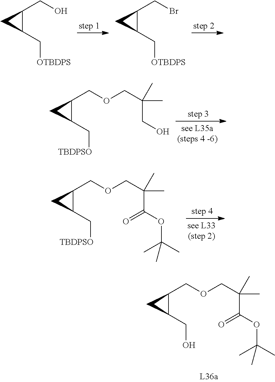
C1(C[OTBDPS])C(CO)C1.C1(C[OTBDPS])C(CBr)C1.C1(C[TBDPSO])C(COCC(CO)(C)C)C1.C1(C[TBDPSO])C(COCC(C(OC(C)(C)C)=O)(C)C)C1.C1(CO)C(COCC(C(OC(C)(C)C)=O)(C)C)C1
